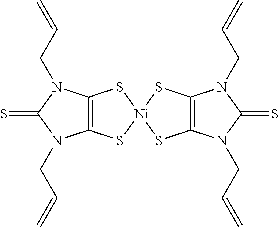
C12=C(S[Ni]3(S1)SC1=C(S3)N(CC=C)C(=S)N1CC=C)N(CC=C)C(=S)N2CC=C
